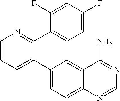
C1=CC=C(C2=CC=C3C(=C2)C(N)=NC=N3)C(C2=CC=C(F)C=C2F)=N1
